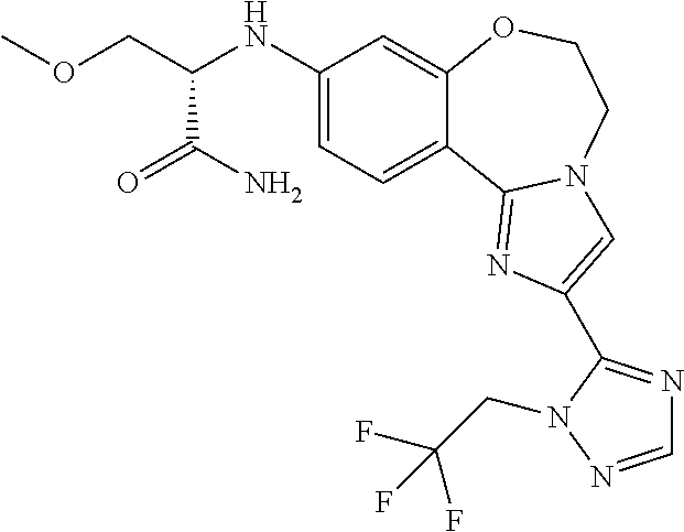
C1(NC(COC)C(=O)N)=CC=C2C(=C1)OCCN1C2=NC(C2=NC=NN2CC(F)(F)F)=C1
